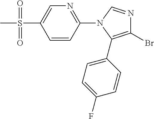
C1=CC(N2C(C3=CC=C(F)C=C3)=C(Br)N=C2)=NC=C1S(C)(=O)=O
